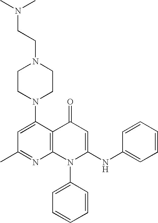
C1(C)=NC2=C(C(N3CCN(CCN(C)C)CC3)=C1)C(=O)C=C(NC1=CC=CC=C1)N2C1=CC=CC=C1
